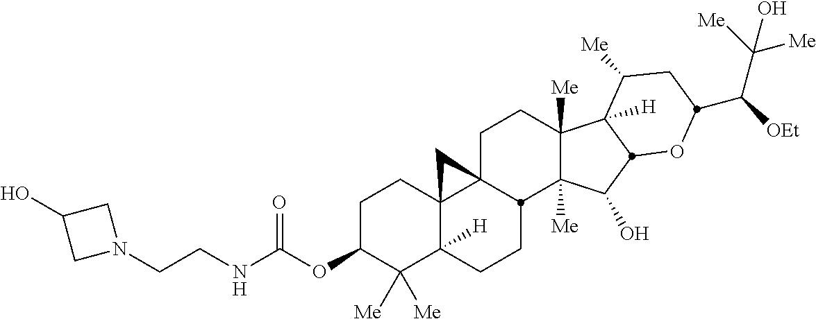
C1C(OC(NCCN2CC(O)C2)=O)C([Me])([Me])C2([H])C3(C1)C1(CCC4([Me])C([Me])(C(O)C5C4([H])C([Me])CC(C([OEt])C([Me])([Me])O)O5)C1CC2)C3
